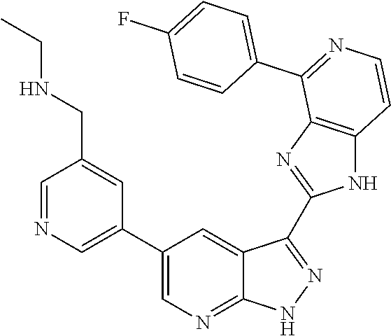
C1=NC=C(C2=CN=C3C(=C2)C(C2=NC4=C(N2)C=CN=C4C2=CC=C(F)C=C2)=NN3)C=C1CNCC
